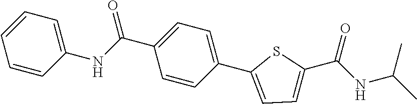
C1=C(C(NC2=CC=CC=C2)=O)C=CC(C2=CC=C(C(NC(C)C)=O)S2)=C1
